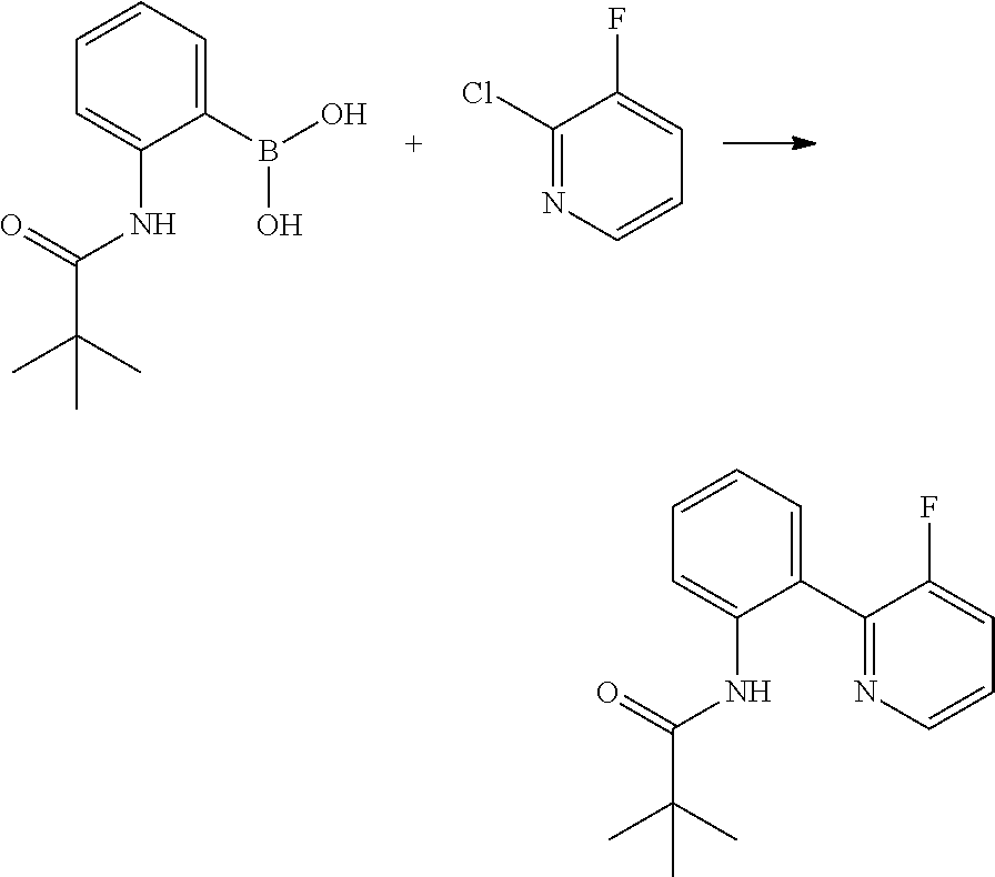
C1=CC=C(B(O)O)C(NC(C(C)(C)C)=O)=C1.C1(Cl)=NC=CC=C1F.C1=CC=C(C2=NC=CC=C2F)C(NC(C(C)(C)C)=O)=C1
